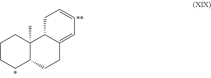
C1CCC2C(C)(C1)C1C(=CC=CC1)CC2
